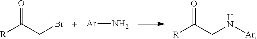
[R]C(CBr)=O.[Ar]N.[R]C(CN[Ar])=O
